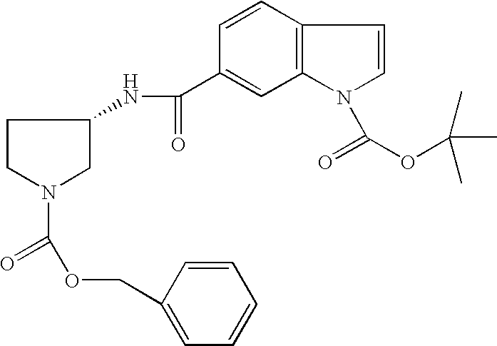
C1CN(C(OCC2=CC=CC=C2)=O)CC1NC(C1=CC2=C(C=C1)C=CN2C(OC(C)(C)C)=O)=O
